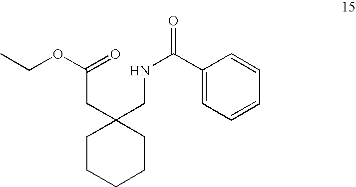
C1CCCCC1(CNC(C1=CC=CC=C1)=O)CC(OCC)=O
